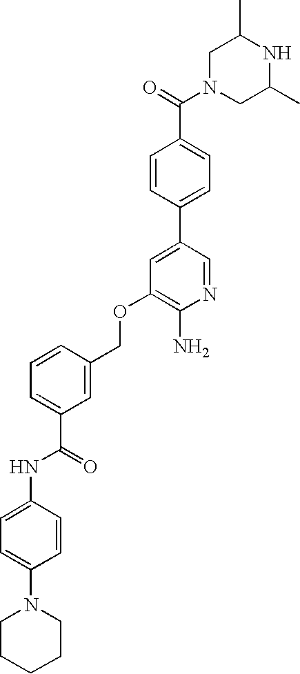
C1N(C(=O)C2=CC=C(C3=CC(OCC4=CC(C(NC5=CC=C(N6CCCCC6)C=C5)=O)=CC=C4)=C(N)N=C3)C=C2)CC(C)NC1C
